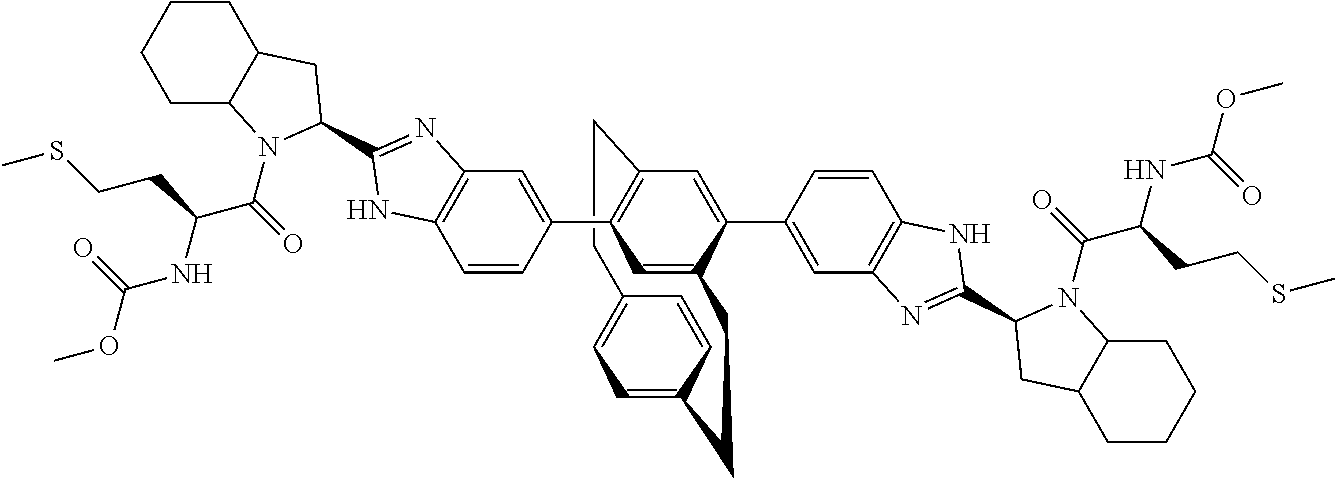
C1=C2C=CC(=C1)CCC1=CC(C3=CC4=C(C=C3)NC(C3N(C(C(NC(OC)=O)CCSC)=O)C5CCCCC5C3)=N4)=C(C=C1C1=CC3=C(C=C1)NC(C1N(C(C(NC(OC)=O)CCSC)=O)C4CCCCC4C1)=N3)CC2
